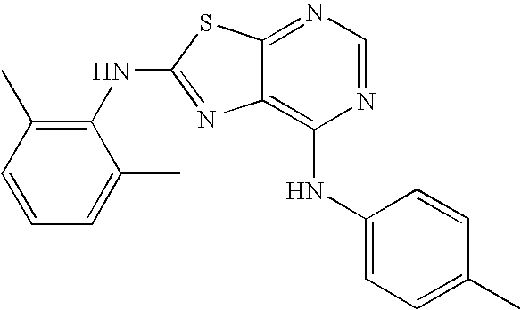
N1=CN=C2C(=C1NC1=CC=C(C)C=C1)N=C(NC1=C(C)C=CC=C1C)S2
